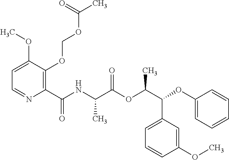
C1=C(OC)C(OCOC(C)=O)=C(C(NC(C(OC(C(OC2=CC=CC=C2)C2=CC=CC(OC)=C2)C)=O)C)=O)N=C1
